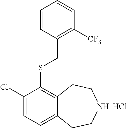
C1(Cl)=CC=C2C(=C1SCC1=C([CF3])C=CC=C1)CCNCC2.Cl
